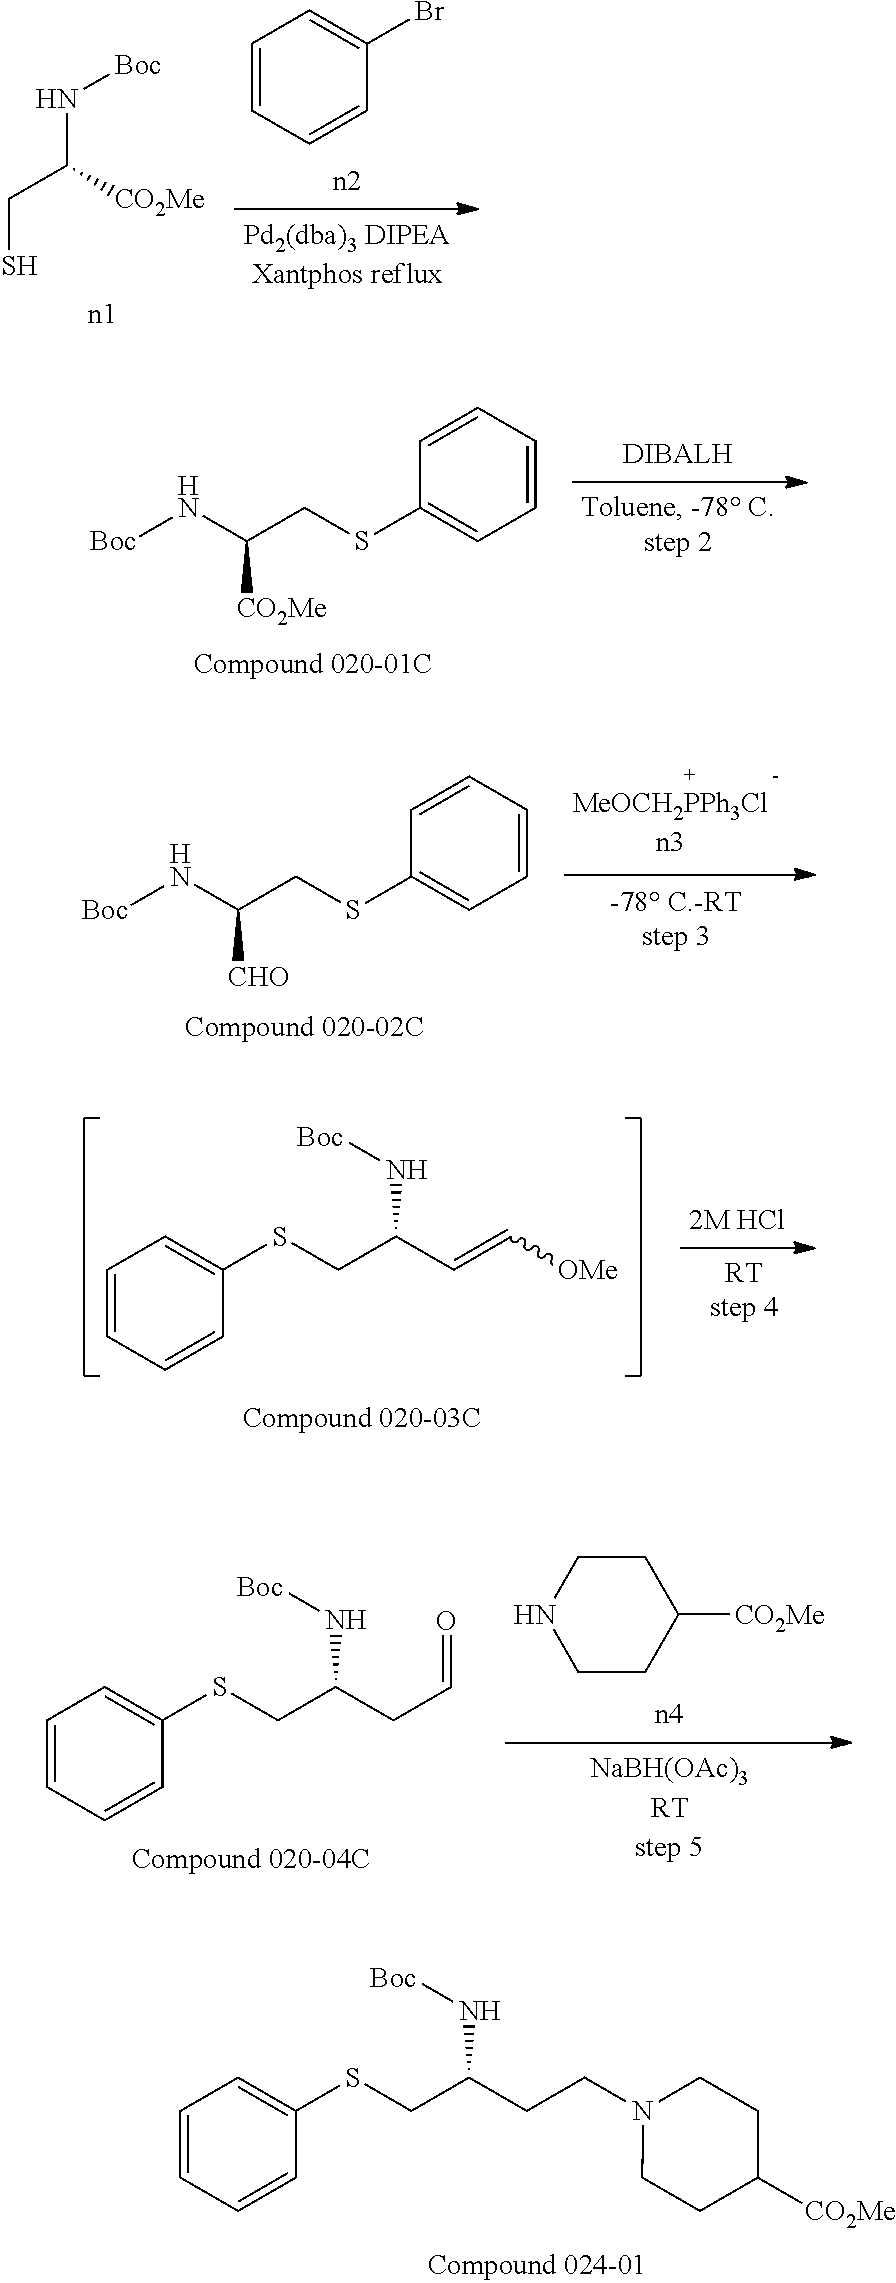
C1=CC=CC(Br)=C1.N(C(CS)[CO2Me])[Boc].C([CO2Me])(CSC1=CC=CC=C1)N[Boc].C([CHO])(CSC1=CC=CC=C1)N[Boc].C(N[Boc])(CSC1=CC=CC=C1)C=C[OMe].C(N[Boc])(CSC1=CC=CC=C1)CC=O.C1CNCCC1[CO2Me].C(N[Boc])(CSC1=CC=CC=C1)CCN1CCC([CO2Me])CC1
